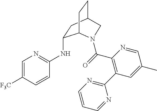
C1=C([F3C])C=CC(NC2CC3CCC2N(C(=O)C2=C(C4=NC=CC=N4)C=C(C)C=N2)C3)=N1
